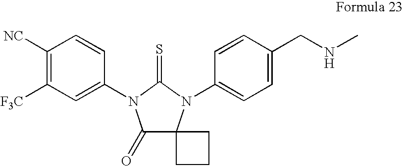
C1([NC])=C([F3C])C=C(N2C(=O)C3(N(C4=CC=C(CNC)C=C4)C2=S)CCC3)C=C1
